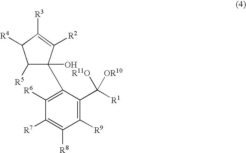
C1([R6])=C(C2(O)C([R5])C([R4])C([R3])=C2[R2])C(C([R1])([R11O])[OR10])=C([R9])C([R8])=C1[R7]
